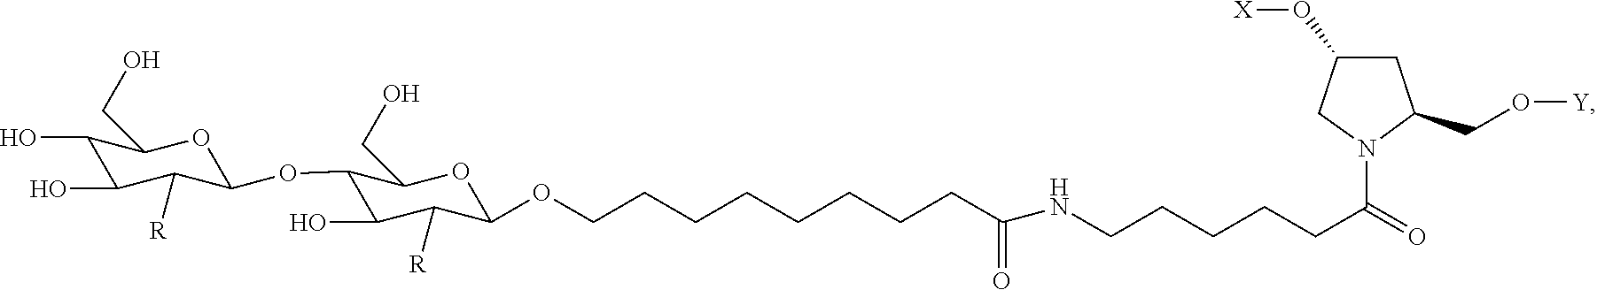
C1(O)C(O)C([R])C(OC2C(O)C([R])C(OCCCCCCCCC(=O)NCCCCCC(=O)N3C(CO[Y])CC(O[X])C3)OC2CO)OC1CO
